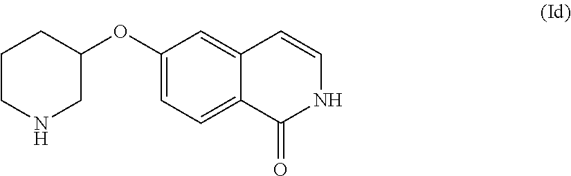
C1CNCC(OC2=CC=C3C(=C2)C=CNC3=O)C1
